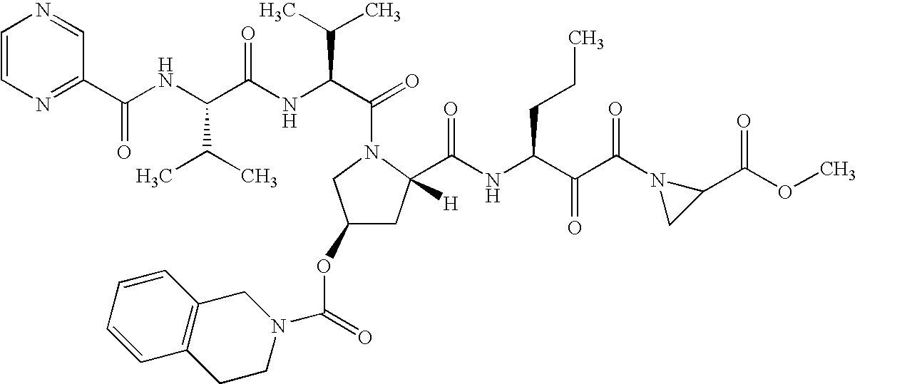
C1=CN=C(C(NC(C(NC(C(N2CC(OC(=O)N3CCC4=C(C3)C=CC=C4)CC2(C(NC(C(C(N2CC2C(OC)=O)=O)=O)CCC)=O)[H])=O)C(C)C)=O)C(C)C)=O)C=N1
